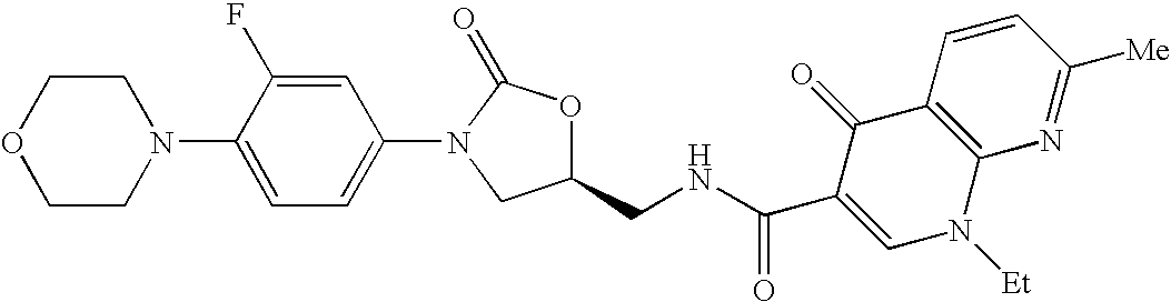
O1CCN(C2=CC=C(N3CC(CNC(C4=CN([Et])C5=C(C4=O)C=CC([Me])=N5)=O)OC3=O)C=C2F)CC1
